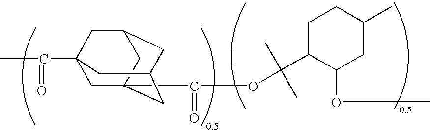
C12(C(=O)OC(C3C(OC)CC(C)CC3)(C)C)CC3(C(=O)C)CC(CC(C1)C3)C2
